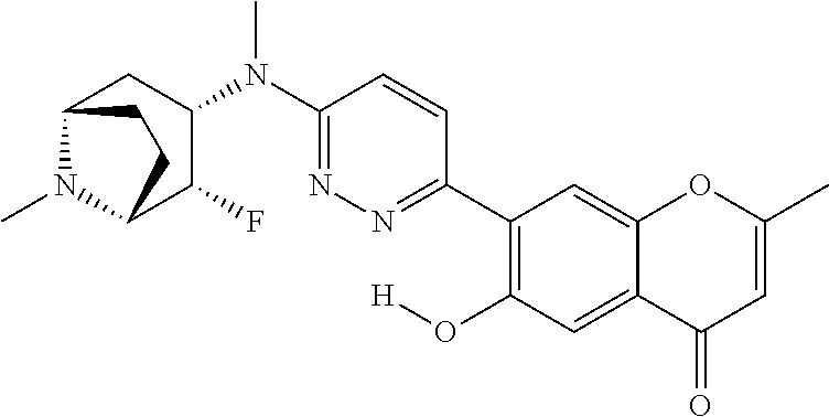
C1(C2=C(O[H])C=C3C(=C2)OC(C)=CC3=O)=NN=C(N(C2CC3N(C)C(C2F)CC3)C)C=C1
